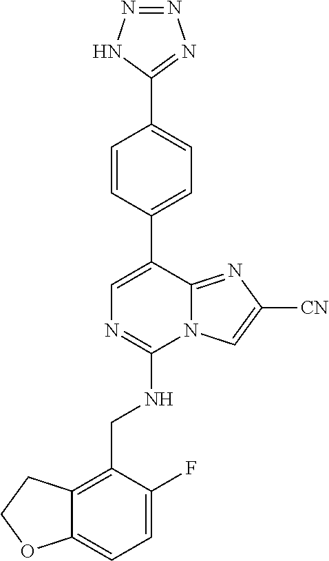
C12=CC=C(F)C(CNC3=NC=C(C4=CC=C(C5=NN=NN5)C=C4)C4=NC([CN])=CN34)=C1CCO2
